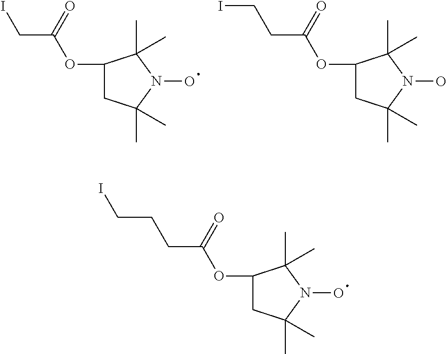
C1(OC(CI)=O)CC(C)(C)N(O)C1(C)C.C1(OC(CCI)=O)CC(C)(C)N(O)C1(C)C.C1(OC(CCCI)=O)CC(C)(C)N(O)C1(C)C
